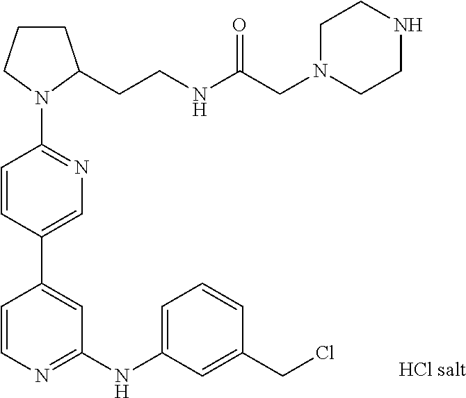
C1CCN(C2=NC=C(C3=CC(NC4=CC=CC(CCl)=C4)=NC=C3)C=C2)C1CCNC(CN1CCNCC1)=O
